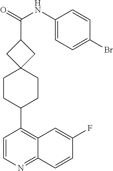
C1(F)=CC2=C(C3CCC4(CC3)CC(C(=O)NC3=CC=C(Br)C=C3)C4)C=CN=C2C=C1
